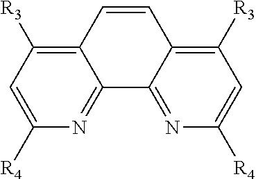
C1([R4])=CC([R3])=C2C(=N1)C1=NC([R4])=CC([R3])=C1C=C2
